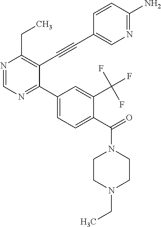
N1=CN=C(C2=CC=C(C(N3CCN(CC)CC3)=O)C(C(F)(F)F)=C2)C(C#CC2=CN=C(N)C=C2)=C1CC
